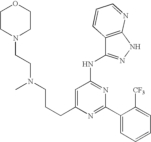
C(C1=CC(NC2=NNC3=C2C=CC=N3)=NC(C2=CC=CC=C2[CF3])=N1)CCN(CCN1CCOCC1)C
